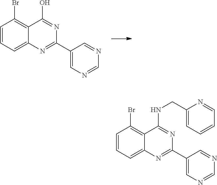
C1(C2=NC3=CC=CC(Br)=C3C(O)=N2)=CN=CN=C1.C1(C2=NC3=CC=CC(Br)=C3C(NCC3=CC=CC=N3)=N2)=CN=CN=C1
